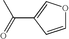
C(C1=COC=C1)(=O)C
